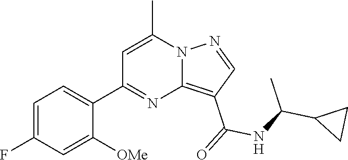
C12=C(C(=O)NC(C3CC3)C)C=NN1C(C)=CC(C1=CC=C(F)C=C1[OMe])=N2
